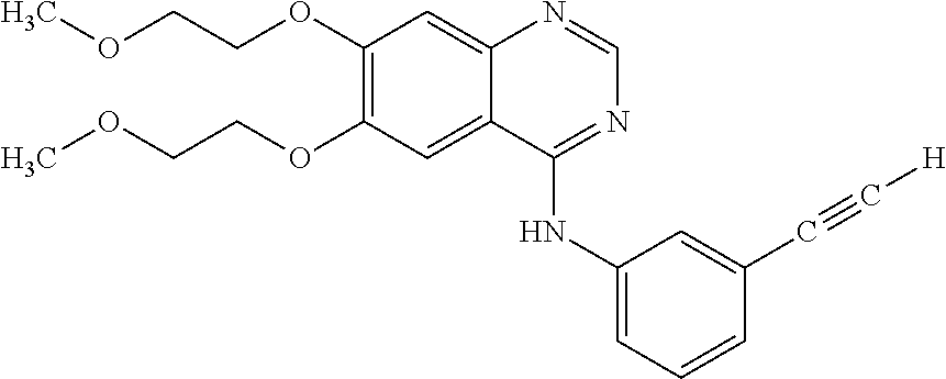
C12=CC(OCCOC)=C(OCCOC)C=C1C(NC1=CC=CC(C#C[H])=C1)=NC=N2
